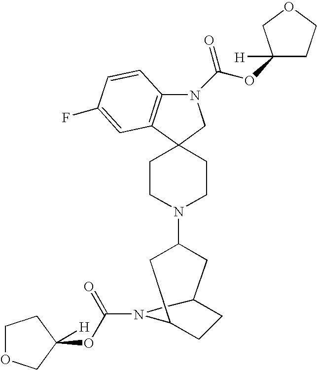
N1(C(=O)OC2([H])CCOC2)C2=C(C3(C1)CCN(C1CC4CCC(C1)N4C(=O)OC1([H])CCOC1)CC3)C=C(F)C=C2
